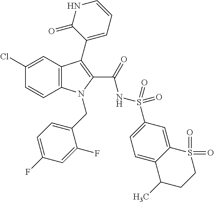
C12=C(C=C(Cl)C=C1)C(C1=CC=CNC1=O)=C(C(=O)NS(C1=CC=C3C(=C1)S(=O)(=O)CCC3C)(=O)=O)N2CC1=CC=C(F)C=C1F
